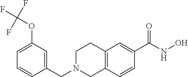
C1(CN2CC3=C(CC2)C=C(C(NO)=O)C=C3)=CC(OC(F)(F)F)=CC=C1
